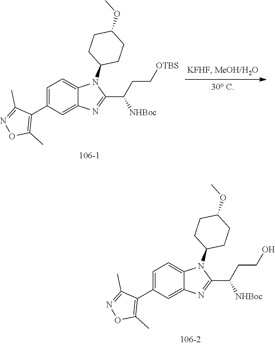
C1=C(C2=C(C)ON=C2C)C=C2C(=C1)N(C1CCC(OC)CC1)C(C(CCO)[NHBoc])=N2.C1=C(C2=C(C)ON=C2C)C=C2C(=C1)N(C1CCC(OC)CC1)C(C(CC[OTBS])[NHBoc])=N2
